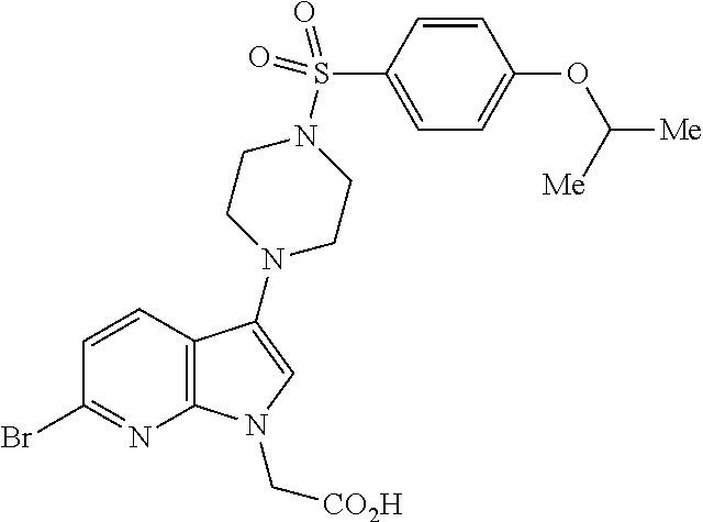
C12=C(C(N3CCN(S(=O)(=O)C4=CC=C(OC([Me])[Me])C=C4)CC3)=CN1C[CO2H])C=CC(Br)=N2
